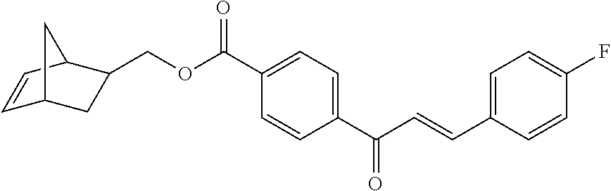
C1(C(C=CC2=CC=C(F)C=C2)=O)=CC=C(C(OCC2CC3C=CC2C3)=O)C=C1
